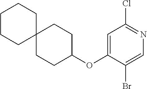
C1=C(OC2CCC3(CC2)CCCCC3)C(Br)=CN=C1Cl
